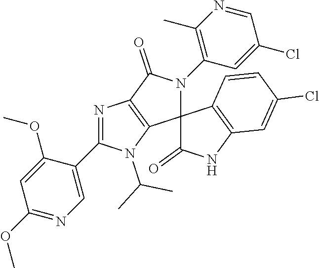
N1=C(C2=CN=C(OC)C=C2OC)N(C(C)C)C2=C1C(=O)N(C1=C(C)N=CC(Cl)=C1)C21C(=O)NC2=C1C=CC(Cl)=C2
